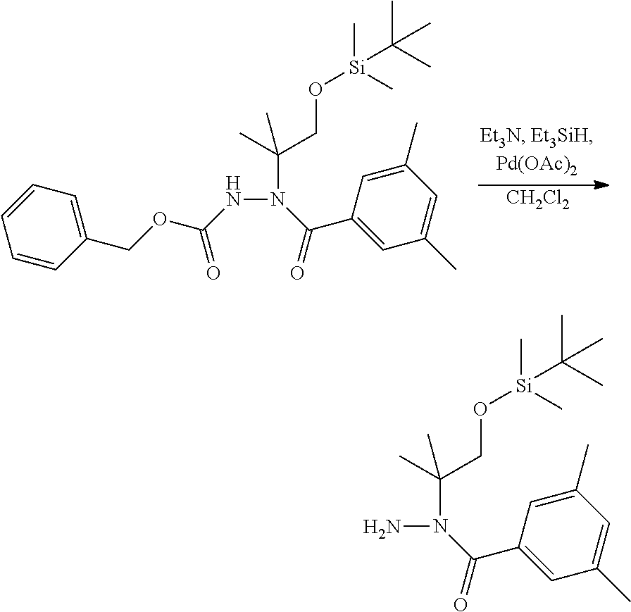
C1=CC(COC(NN(C(C2=CC(C)=CC(C)=C2)=O)C(C)(CO[Si](C)(C)C(C)(C)C)C)=O)=CC=C1.[CH2Cl2].NN(C(C1=CC(C)=CC(C)=C1)=O)C(C)(CO[Si](C)(C)C(C)(C)C)C
